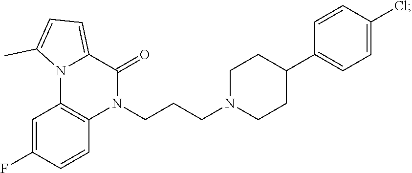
C1=C(F)C=CC2=C1N1C(=CC=C1C)C(=O)N2CCCN1CCC(C2=CC=C(Cl)C=C2)CC1
